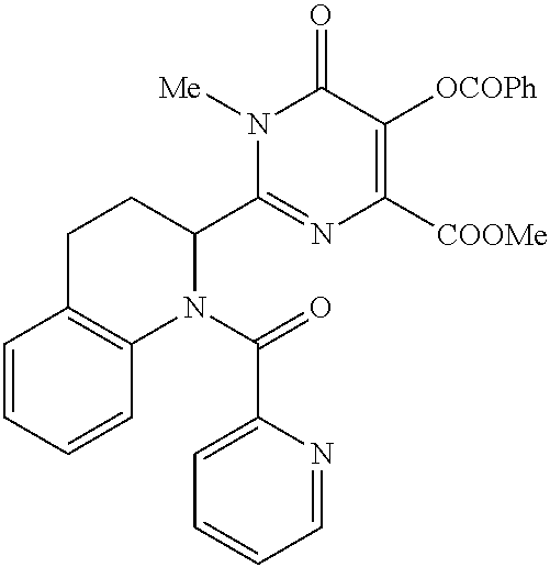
C1C2=C(N(C(=O)C3=CC=CC=N3)C(C3=NC([COOMe])=C([OCOPh])C(=O)N3[Me])C1)C=CC=C2
